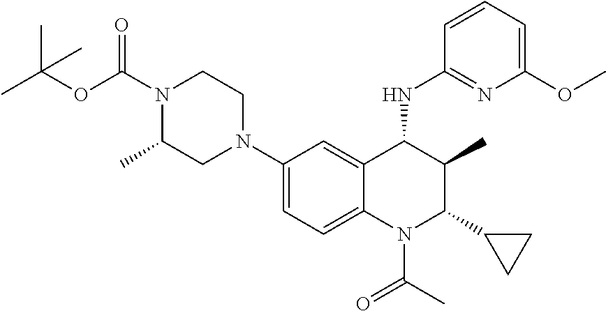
C1(N2CCN(C(OC(C)(C)C)=O)C(C)C2)=CC=C2C(=C1)C(NC1=NC(OC)=CC=C1)C(C)C(C1CC1)N2C(C)=O
